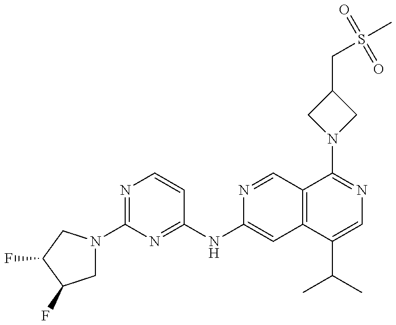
C1N(C2=NC=CC(NC3=CC4=C(C=N3)C(N3CC(CS(C)(=O)=O)C3)=NC=C4C(C)C)=N2)CC(F)C1F
